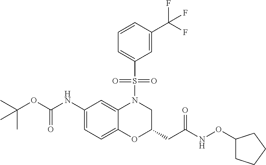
C1(NC(OC(C)(C)C)=O)=CC=C2C(=C1)N(S(C1=CC=CC(C(F)(F)F)=C1)(=O)=O)CC(CC(NOC1CCCC1)=O)O2
